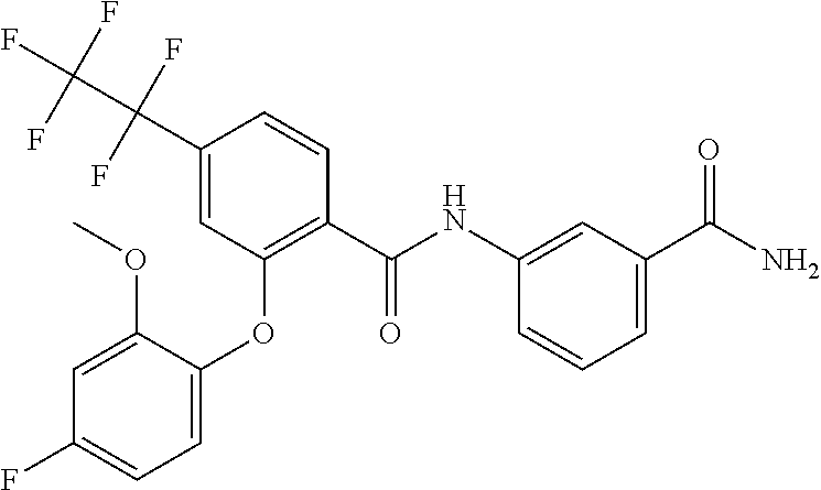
NC(=O)C1=CC=CC(NC(C2=C(OC3=CC=C(F)C=C3OC)C=C(C(C(F)(F)F)(F)F)C=C2)=O)=C1
